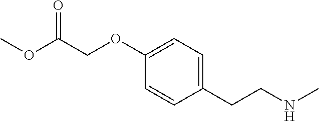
C1(CCNC)=CC=C(OCC(OC)=O)C=C1
